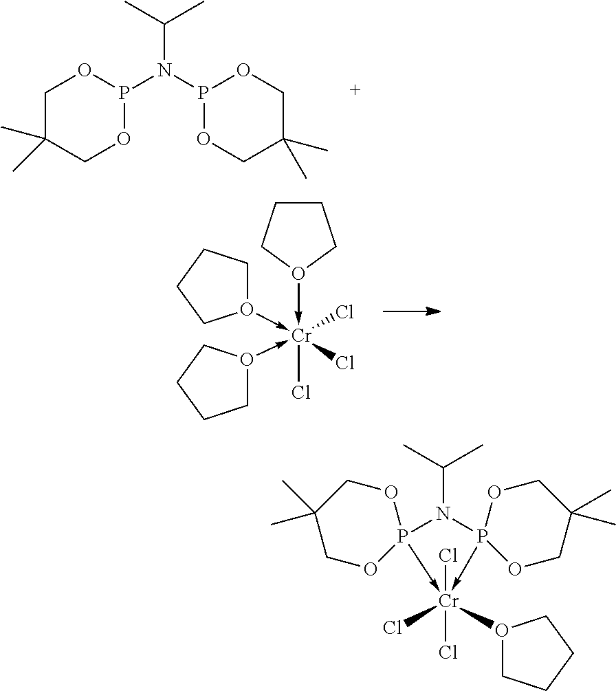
C1C(C)(C)COP(N(P2OCC(C)(C)CO2)C(C)C)O1.C1CCO(->[Cr](Cl)(Cl)(Cl)(-O2CCCC2)-O2CCCC2)C1.C(N1P2(->[Cr](Cl)(Cl)(Cl)(O3CCCC3)-P13OCC(C)(C)CO3)OCC(C)(C)CO2)(C)C
